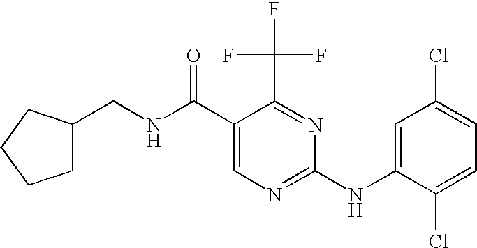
N(C(C1=CN=C(NC2=CC(Cl)=CC=C2Cl)N=C1C(F)(F)F)=O)CC1CCCC1
